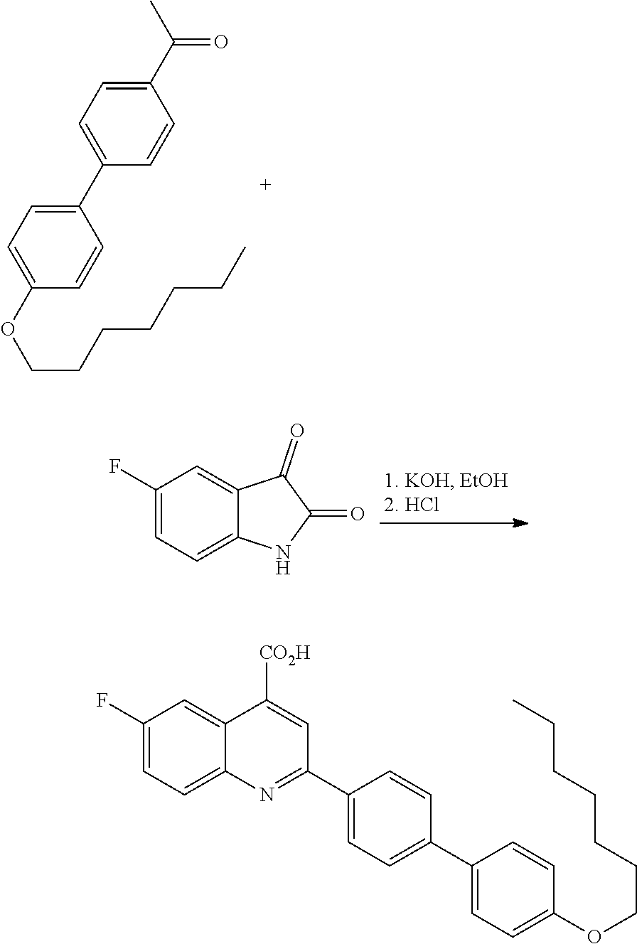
C1(F)=CC=C2C(=C1)C(=O)C(=O)N2.C1(C2=NC3=CC=C(F)C=C3C([CO2H])=C2)=CC=C(C2=CC=C(OCCCCCCC)C=C2)C=C1.C1(C(C)=O)=CC=C(C2=CC=C(OCCCCCCC)C=C2)C=C1
